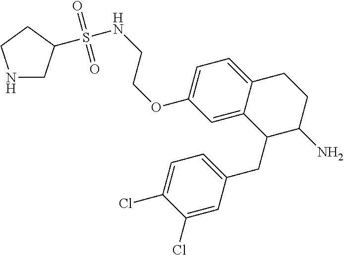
C1=C(OCCNS(=O)(=O)C2CNCC2)C=C2C(=C1)CCC(N)C2CC1=CC=C(Cl)C(Cl)=C1
